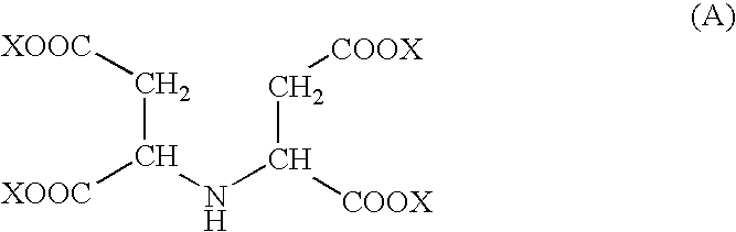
C([XOOC])(C[XOOC])NC(C[COOX])[COOX]
